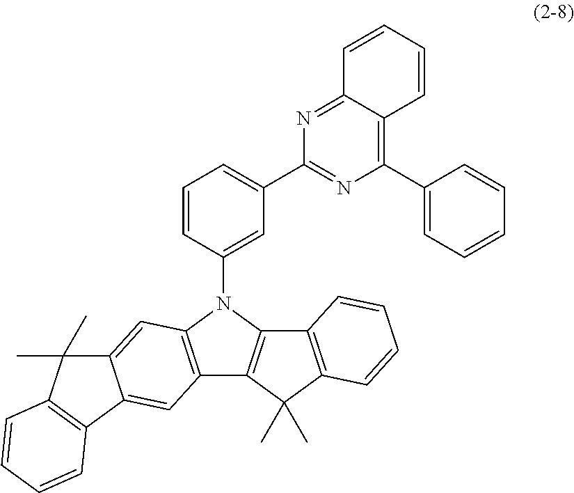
C1=CC(N2C3=C(C4=C2C2=C(C4(C)C)C=CC=C2)C=C2C(=C3)C(C)(C)C3=C2C=CC=C3)=CC(C2=NC(C3=CC=CC=C3)=C3C(=N2)C=CC=C3)=C1
